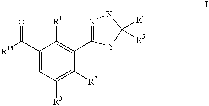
[R15]C(C1=CC([R3])=C([R2])C(C2=N[X]C([R4])([R5])[Y]2)=C1[R1])=O
